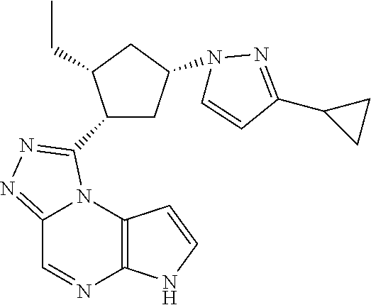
C12=NN=C(C3CC(N4C=CC(C5CC5)=N4)CC3CC)N1C1=C(N=C2)NC=C1
